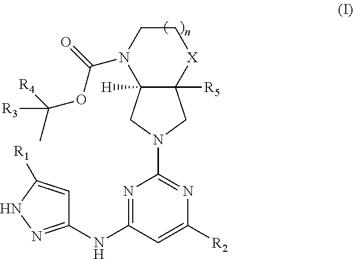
C12([R5])C([H])(CN(C3=NC([R2])=CC(NC4=NNC([R1])=C4)=N3)C1)N(C(OC(C)([R3])[R4])=O)CC[X]2
